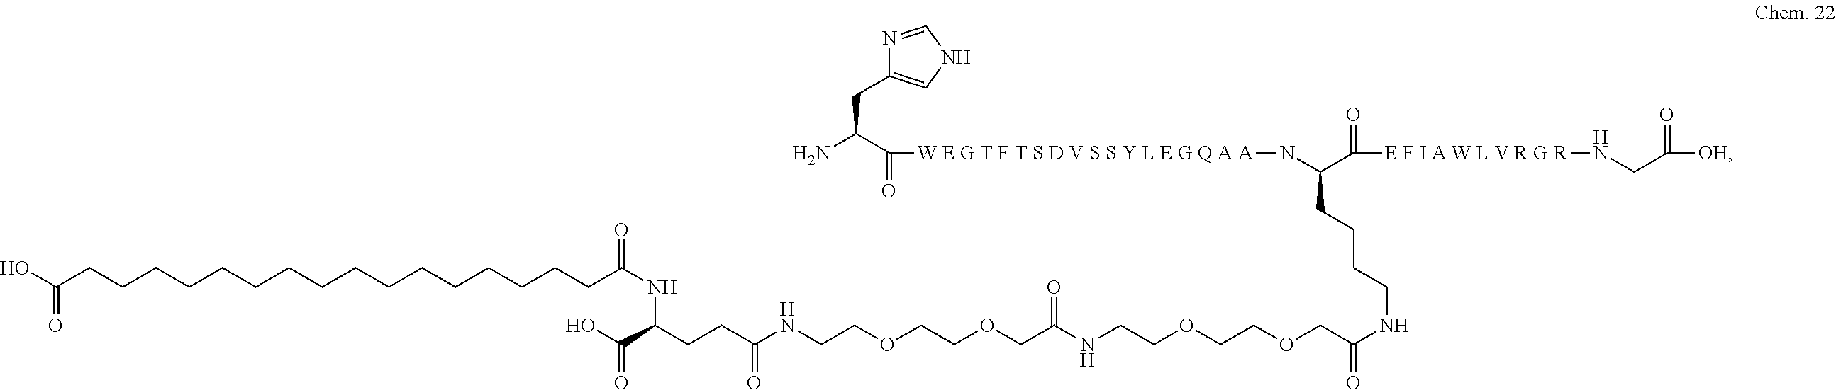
N1=CNC=C1CC(C(=O)[W E G T F T S D V S S Y L E G Q A A]NC(CCCCNC(=O)COCCOCCNC(COCCOCCNC(=O)CCC(C(O)=O)NC(=O)CCCCCCCCCCCCCCCCC(O)=O)=O)C(=O)[E F I A W L V R G R]NCC([OH])=O)N
